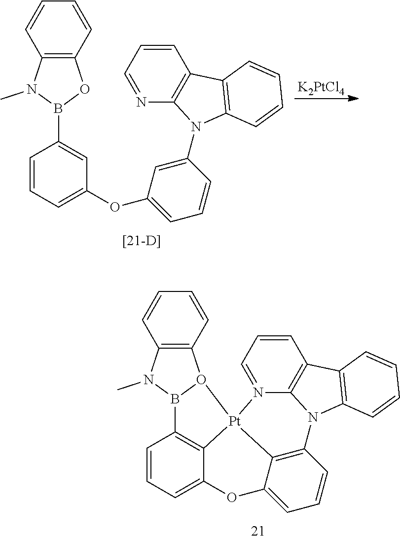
C1=CC=C2C3=C1B1O(C4=C(N1C)C=CC=C4)[Pt]31C3=C(C=CC=C3O2)N2C3=C(C=CC=N31)C1=C2C=CC=C1.C1=CC=C(OC2=CC=CC(N3C4=C(C=CC=N4)C4=C3C=CC=C4)=C2)C=C1B1OC2=C(N1C)C=CC=C2.[K2PtCl4]
